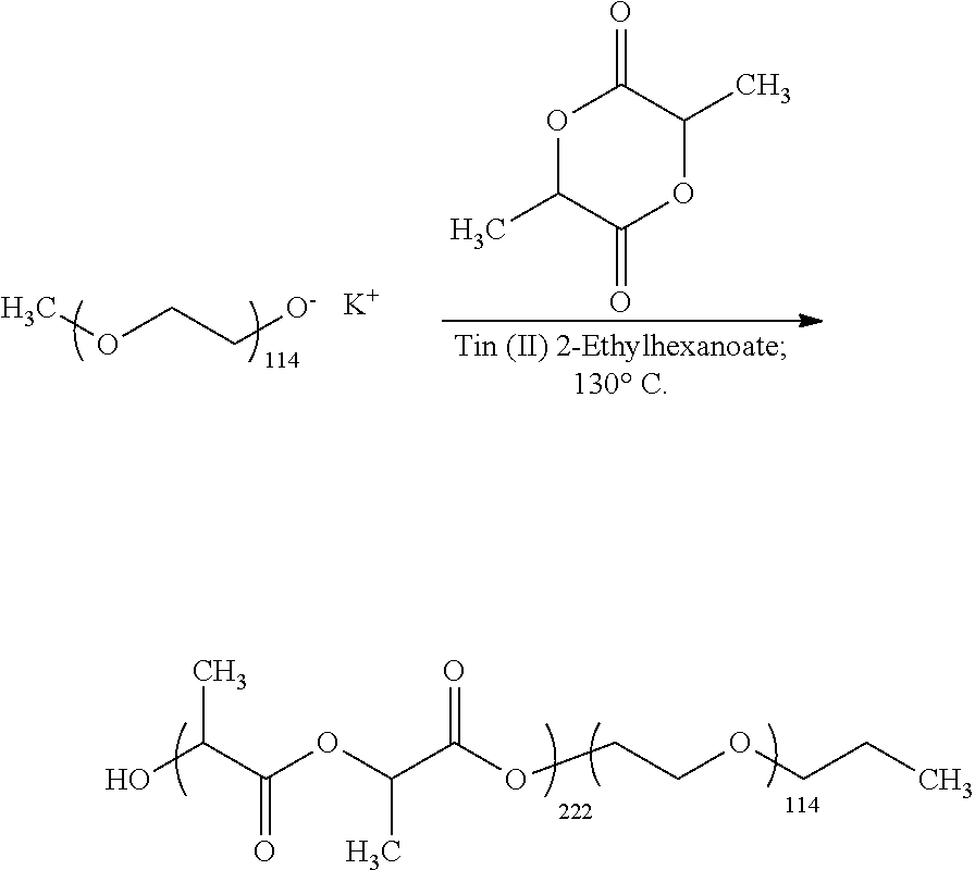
COCC[O-].[K].O1C(C)C(=O)OC(C)C1=O.OC(C(OC(C(OCCOCCC)=O)C)=O)C
